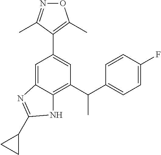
C1=C2C(=C(C(C3=CC=C(F)C=C3)C)C=C1C1=C(C)ON=C1C)NC(C1CC1)=N2
